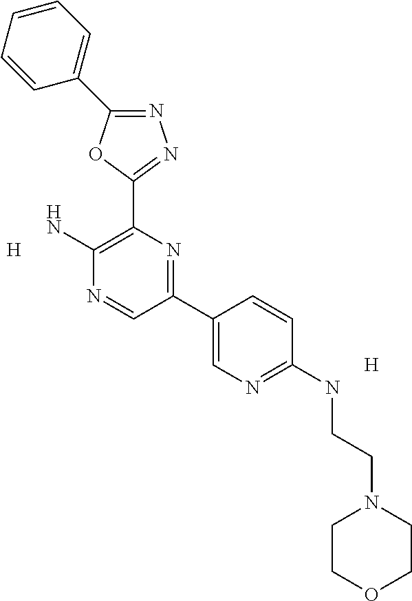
[H].N1=C(C2=CC=CC=C2)OC(C2=C(N)N=CC(C3=CN=C(NCCN4CCOCC4)C=C3)=N2)=N1.[H]
